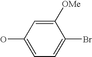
OC1=CC=C(Br)C([OMe])=C1
